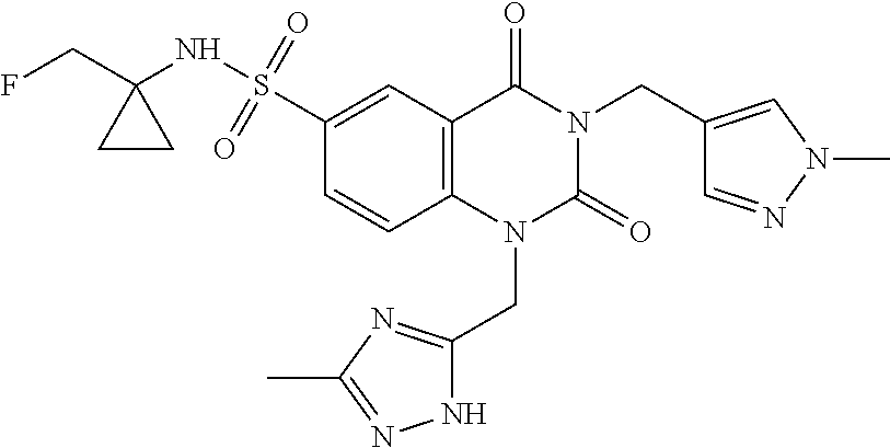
C12=C(C=C(S(NC3(CF)CC3)(=O)=O)C=C1)C(=O)N(CC1=CN(C)N=C1)C(=O)N2CC1=NC(C)=NN1
